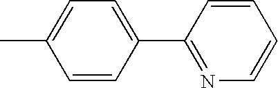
C1=CC(C2=NC=CC=C2)=CC=C1C
